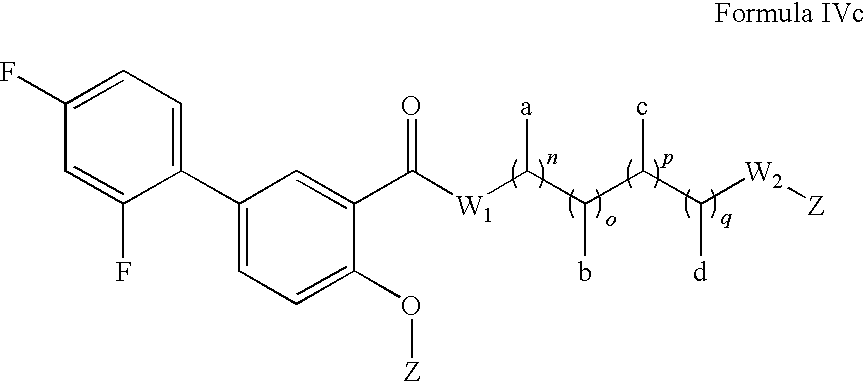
C(C([W2][Z])[d])(c)C(C([W1]C(C1=CC(C2=CC=C(F)C=C2F)=CC=C1O[Z])=O)[a])b
